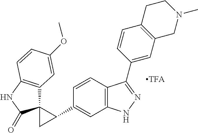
C12(C3=C(NC1=O)C=CC(OC)=C3)CC2C1=CC2=C(C=C1)C(C1=CC3=C(C=C1)CCN(C)C3)=NN2
